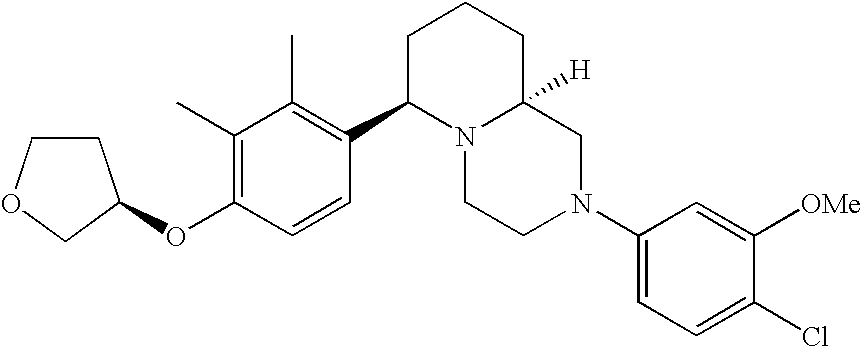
C1(C)=C(OC2CCOC2)C=CC(C2N3C([H])(CCC2)CN(C2=CC=C(Cl)C([OMe])=C2)CC3)=C1C
